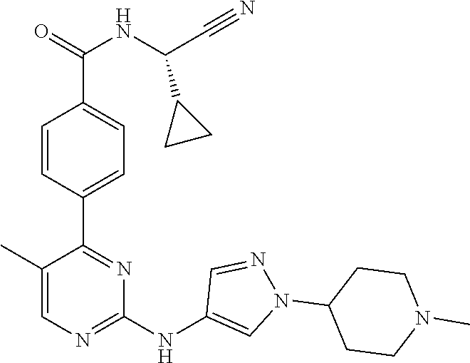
C1(C2=NC(NC3=CN(C4CCN(C)CC4)N=C3)=NC=C2C)=CC=C(C(=O)NC(C#N)C2CC2)C=C1
